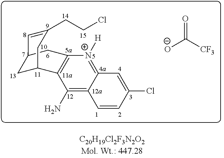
C1=CC(Cl)=CC2=[N+]([H])C3=C(C(N)=C12)C1CC(C=C(CCCl)C1)C3.[O-]C([CF3])=O
